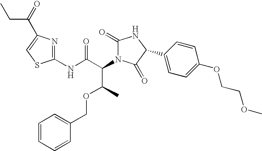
C1(NC(C(C(OCC2=CC=CC=C2)C)N2C(=O)NC(C3=CC=C(OCCOC)C=C3)C2=O)=O)=NC(C(=O)CC)=CS1
